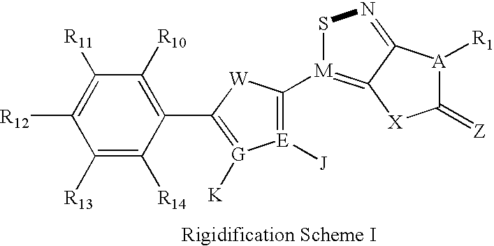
C1([R11])=C([R12])C([R13])=C([R14])C(C2=[G]([K])[E]([J])=C([M]3=C4C(=NS3)[A]([R1])C(=[Z])[X]4)[W]2)=C1[R10]
